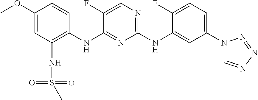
C1(OC)=CC(NS(=O)(C)=O)=C(NC2=NC(NC3=CC(N4C=NN=N4)=CC=C3F)=NC=C2F)C=C1
